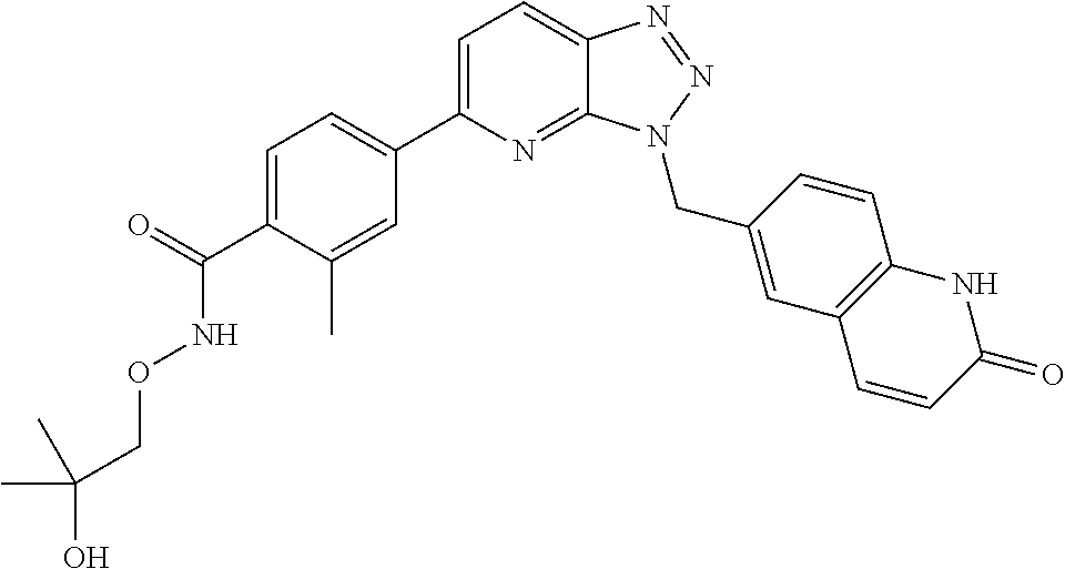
C1=C(C2=CC=C(C(=O)NOCC(O)(C)C)C(C)=C2)N=C2C(=C1)N=NN2CC1=CC2=C(C=C1)NC(=O)C=C2
